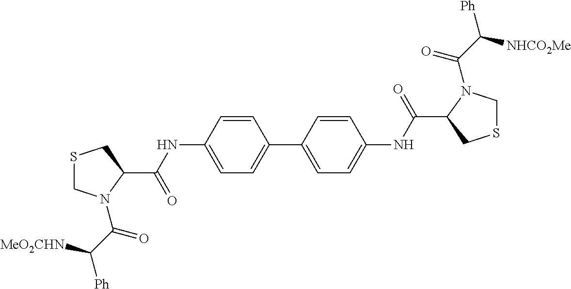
S1CN(C(C([Ph])[MeO2CHN])=O)C(C(NC2=CC=C(C3=CC=C(NC(=O)C4CSCN4C(=O)C([Ph])[NHCO2Me])C=C3)C=C2)=O)C1
